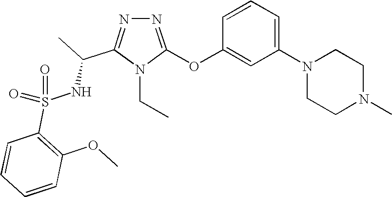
N1=C(OC2=CC(N3CCN(C)CC3)=CC=C2)N(CC)C(C(C)NS(C2=C(OC)C=CC=C2)(=O)=O)=N1
